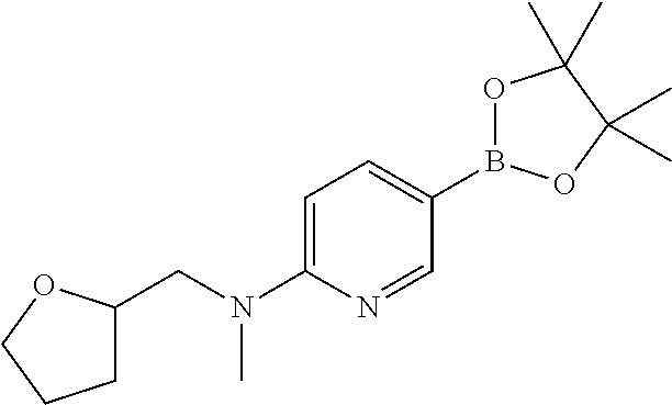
C1(B2OC(C)(C)C(C)(C)O2)=CC=C(N(CC2CCCO2)C)N=C1
